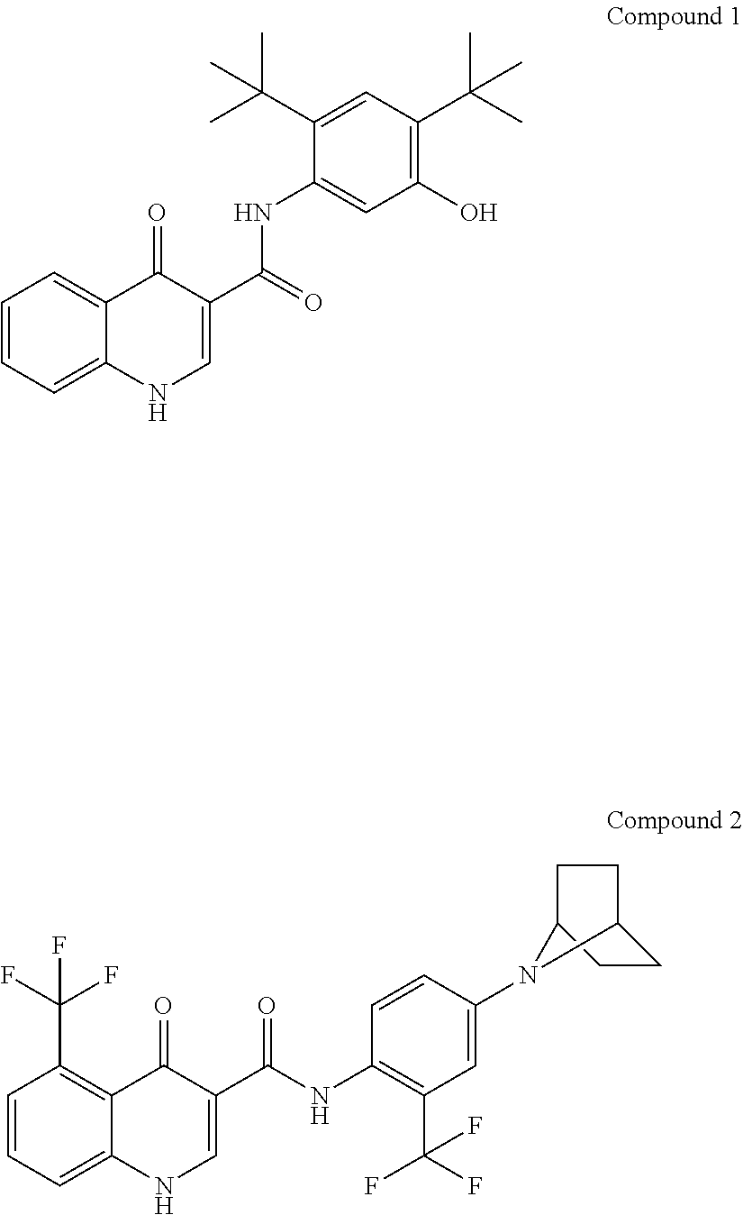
C1=CC=C2C(=C1)C(=O)C(C(=O)NC1=CC(O)=C(C(C)(C)C)C=C1C(C)(C)C)=CN2.C1=CC=C2C(=C1C(F)(F)F)C(=O)C(C(NC1=C(C(F)(F)F)C=C(N3C4CCC3CC4)C=C1)=O)=CN2
